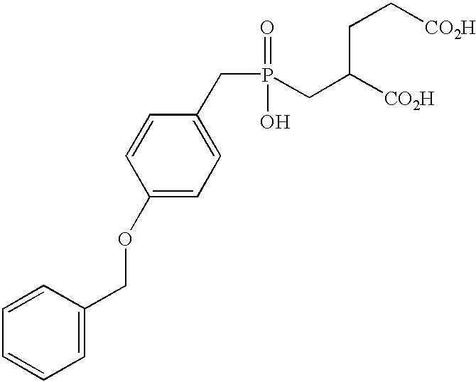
C(P(=O)(O)CC([CO2H])CC[CO2H])C1=CC=C(OCC2=CC=CC=C2)C=C1
